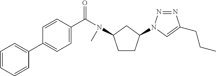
C1=CC=CC(C2=CC=C(C(=O)N(C3CCC(N4N=NC(CCC)=C4)C3)C)C=C2)=C1
